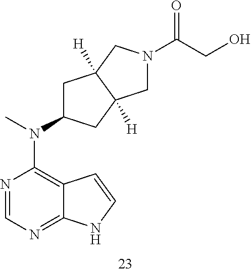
C1C(N(C)C2=C3C(=NC=N2)NC=C3)CC2([H])C1([H])CN(C(CO)=O)C2
